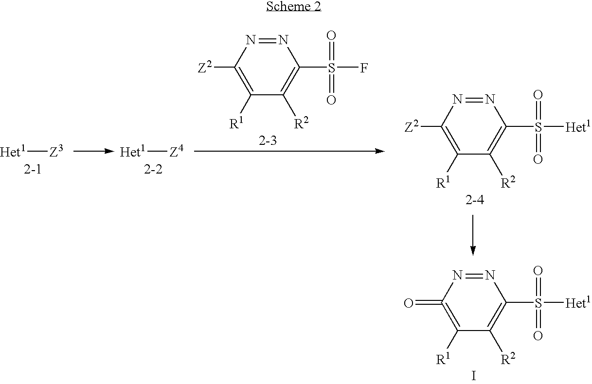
C1([Z2])=C([R1])C([R2])=C(S(=O)(=O)F)N=N1.C1([Z2])=C([R1])C([R2])=C(S(=O)(=O)[Het1])N=N1.C1(=O)=C([R1])C([R2])=C(S(=O)(=O)[Het1])N=N1.[Het1][Z3].[Het1][Z4].I
